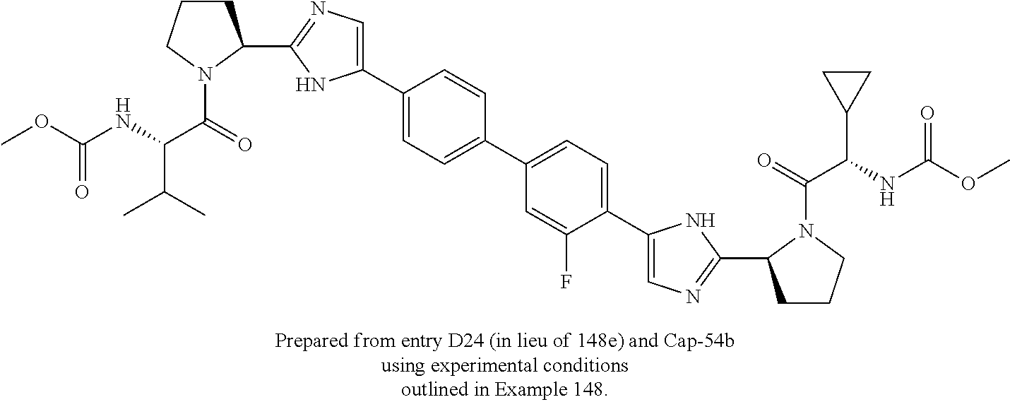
C1(C2CCCN2C(=O)C(NC(OC)=O)C(C)C)=NC=C(C2=CC=C(C3=CC=C(C4=CN=C(C5CCCN5C(=O)C(NC(OC)=O)C5CC5)N4)C(F)=C3)C=C2)N1
